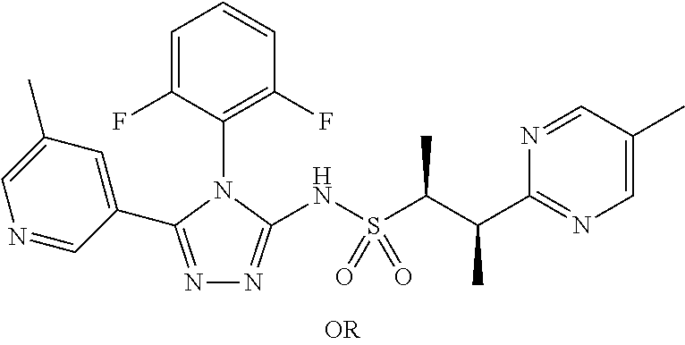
N1=C(C2=CC(C)=CN=C2)N(C2=C(F)C=CC=C2F)C(NS(=O)(=O)C(C(C2=NC=C(C)C=N2)C)C)=N1
